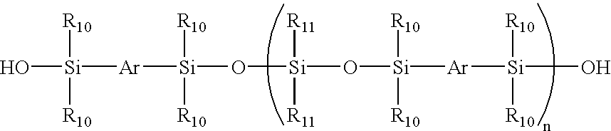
O[Si]([Ar][Si](O[Si](O[Si]([Ar][Si](O)([R10])[R10])([R10])[R10])([R11])[R11])([R10])[R10])([R10])[R10]
